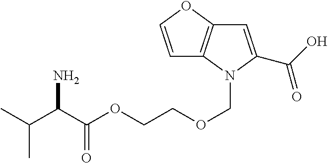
C1=COC2=C1N(COCCOC(C(C(C)C)N)=O)C(C(O)=O)=C2
